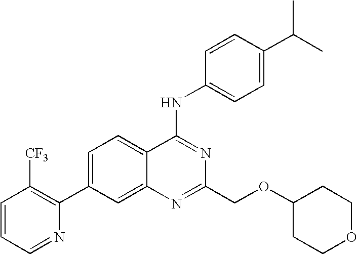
C1=CC=NC(C2=CC=C3C(=C2)N=C(COC2CCOCC2)N=C3NC2=CC=C(C(C)C)C=C2)=C1[CF3]
